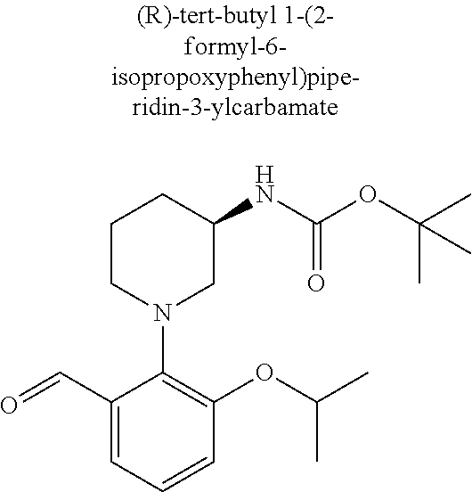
C1(C=O)=CC=CC(OC(C)C)=C1N1CC(NC(OC(C)(C)C)=O)CCC1
